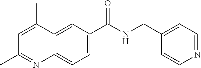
C1=C(C)C2=CC(C(NCC3=CC=NC=C3)=O)=CC=C2N=C1C
